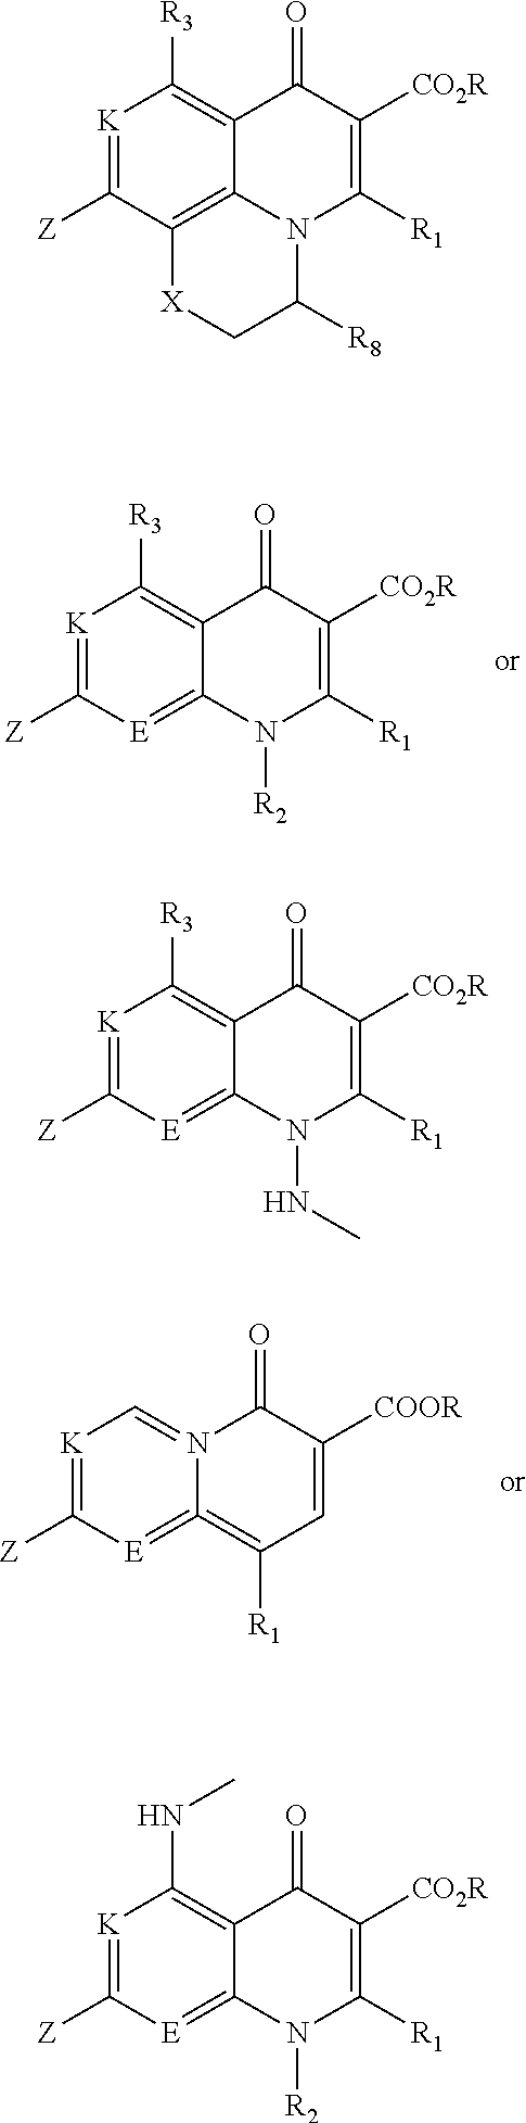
[K]1=C([Z])[E]=C2C(=C1[R3])C(=O)C([CO2R])=C([R1])N2[R2].[K]1=C([Z])[E]=C2=C([R1])C=C([COOR])C(=O)N2=C1.[K]1=C([Z])[E]=C2C(=C1NC)C(=O)C([CO2R])=C([R1])N2[R2].[K]1=C([Z])C2=C3C(=C1[R3])C(=O)C([CO2R])=C([R1])N3C([R8])C[X]2.[K]1=C([Z])[E]=C2C(=C1[R3])C(=O)C([CO2R])=C([R1])N2NC
